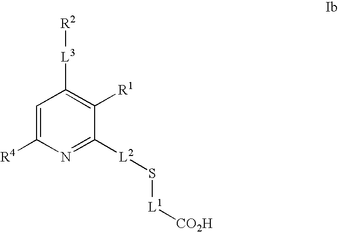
C1=C([R4])N=C([L2]S[L1][CO2H])C([R1])=C1[L3][R2]
